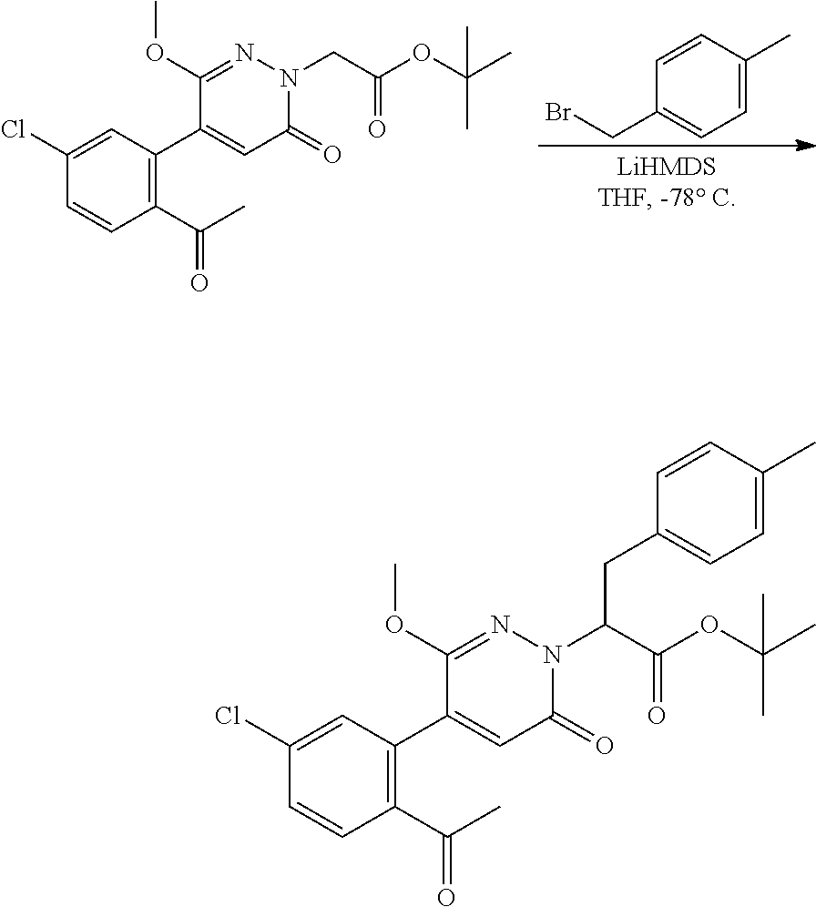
C1=C(C)C=CC(CBr)=C1.COC1=NN(CC(OC(C)(C)C)=O)C(=O)C=C1C1=C(C(C)=O)C=CC(Cl)=C1.COC1=NN(C(C(OC(C)(C)C)=O)CC2=CC=C(C)C=C2)C(=O)C=C1C1=C(C(C)=O)C=CC(Cl)=C1
